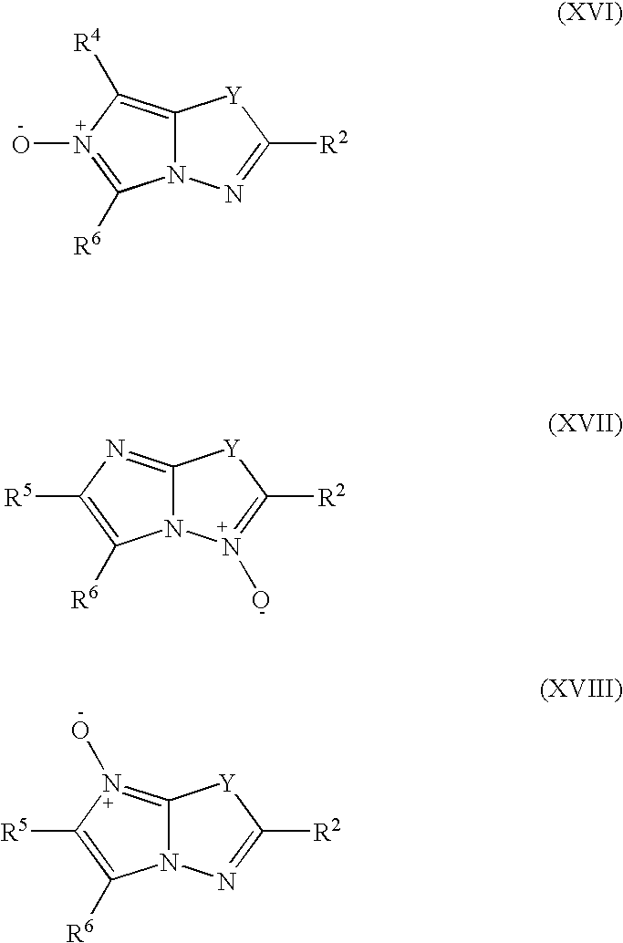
C12=C([R4])N(O)=C([R6])N1N=C([R2])[Y]2.C12=NC([R5])=C([R6])N1N(O)=C([R2])[Y]2.C12=N(O)C([R5])=C([R6])N1N=C([R2])[Y]2
